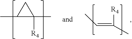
CC=C([R4])C.CC1C(C)([R4])C1
